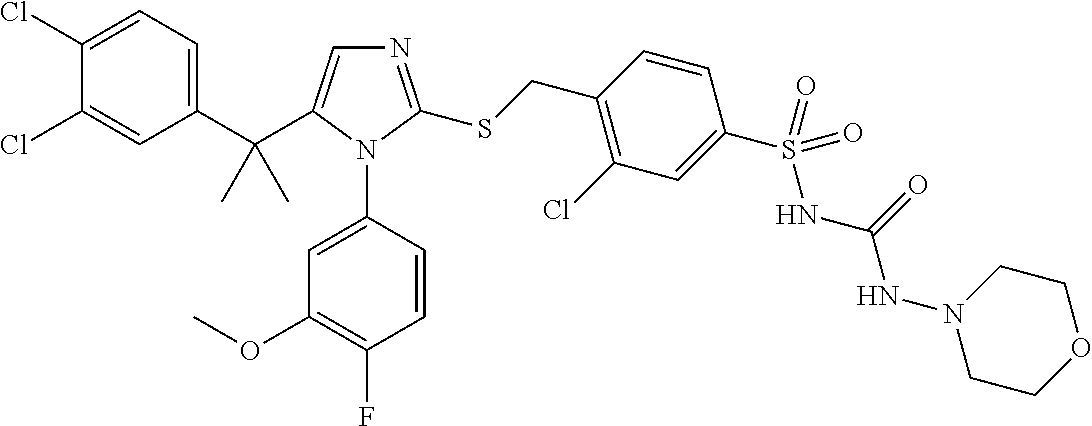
C1(C(C2=CN=C(SCC3=C(Cl)C=C(S(NC(=O)NN4CCOCC4)(=O)=O)C=C3)N2C2=CC(OC)=C(F)C=C2)(C)C)=CC=C(Cl)C(Cl)=C1
